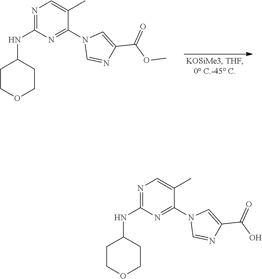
N1=C(NC2CCOCC2)N=C(N2C=NC(C(O)=O)=C2)C(C)=C1.N1=C(NC2CCOCC2)N=C(N2C=NC(C(OC)=O)=C2)C(C)=C1
